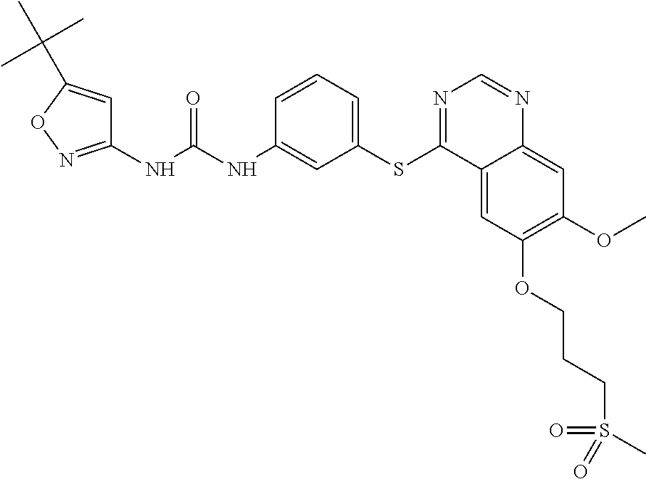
C1(NC(NC2=CC(SC3=NC=NC4=CC(OC)=C(OCCCS(=O)(C)=O)C=C34)=CC=C2)=O)=NOC(C(C)(C)C)=C1
